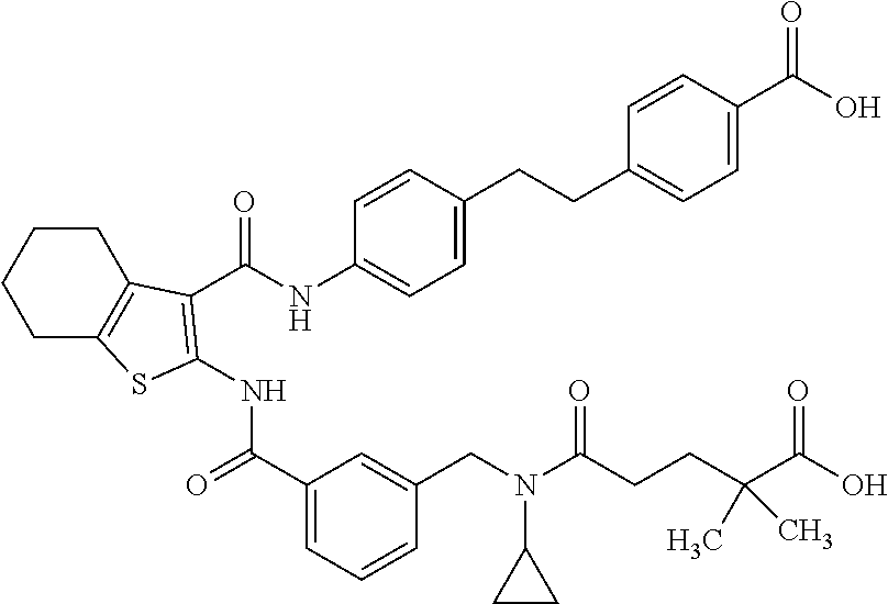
C1(C(=O)NC2=C(C(NC3=CC=C(CCC4=CC=C(C(O)=O)C=C4)C=C3)=O)C3=C(CCCC3)S2)=CC=CC(CN(C(CCC(C(=O)O)(C)C)=O)C2CC2)=C1
